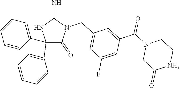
C1(C2=CC=CC=C2)(C2=CC=CC=C2)C(=O)N(CC2=CC(F)=CC(C(N3CC(=O)NCC3)=O)=C2)C(=N)N1
